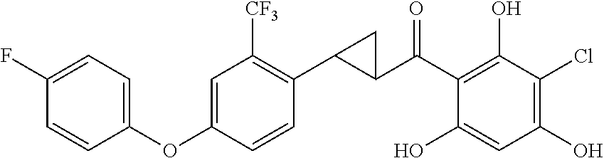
C1(C(C2=C(O)C(Cl)=C(O)C=C2O)=O)C(C2=C([CF3])C=C(OC3=CC=C(F)C=C3)C=C2)C1
